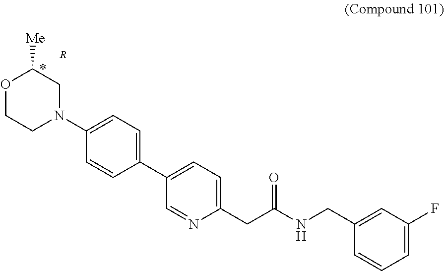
[R].C1(C2=CC=C(CC(NCC3=CC(F)=CC=C3)=O)N=C2)=CC=C(N2CC([Me])OCC2)C=C1
